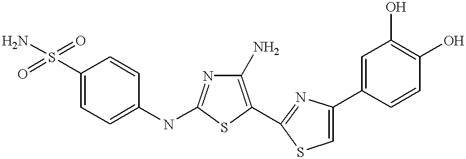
C1(S(=O)(=O)N)=CC=C(NC2=NC(N)=C(C3=NC(C4=CC(O)=C(O)C=C4)=CS3)S2)C=C1
